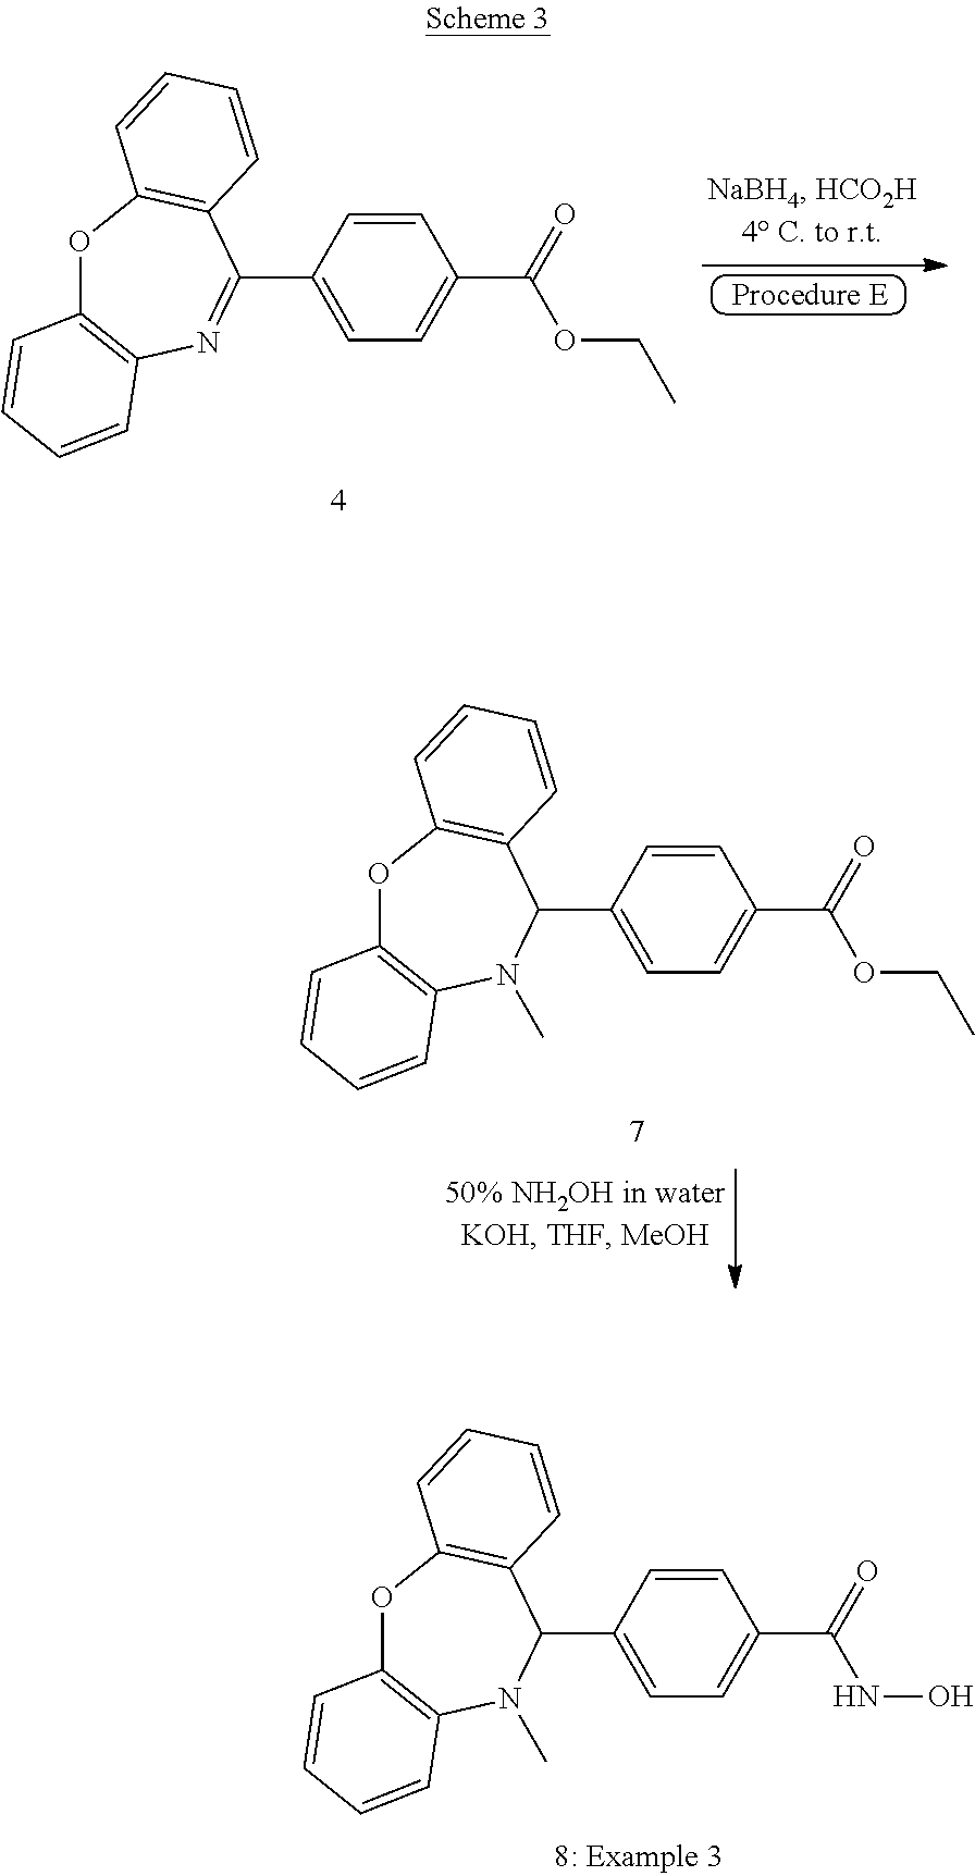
O1C2=C(N=C(C3=CC=C(C(=O)OCC)C=C3)C3=C1C=CC=C3)C=CC=C2.O1C2=C(N(C)C(C3=CC=C(C(=O)NO)C=C3)C3=C1C=CC=C3)C=CC=C2.O1C2=C(N(C)C(C3=CC=C(C(=O)OCC)C=C3)C3=C1C=CC=C3)C=CC=C2
